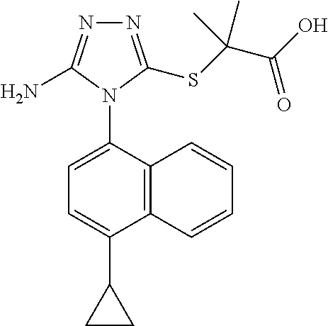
C12=C(C(N3C(N)=NN=C3SC(C(O)=O)(C)C)=CC=C1C1CC1)C=CC=C2
